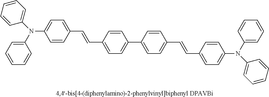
C1(C2=CC=C(C=CC3=CC=C(N(C4=CC=CC=C4)C4=CC=CC=C4)C=C3)C=C2)=CC=C(C=CC2=CC=C(N(C3=CC=CC=C3)C3=CC=CC=C3)C=C2)C=C1
